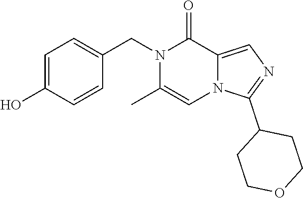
C1=C(O)C=CC(CN2C(C)=CN3C(=CN=C3C3CCOCC3)C2=O)=C1
